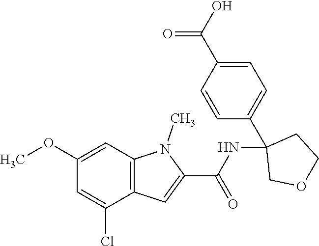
C12=C(C=C(OC)C=C1Cl)N(C)C(C(NC1(C3=CC=C(C(O)=O)C=C3)COCC1)=O)=C2
